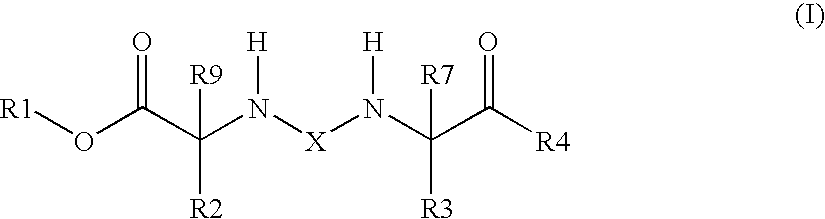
[R1]OC(C(N([X]N(C(C([R4])=O)([R7])[R3])[H])[H])([R9])[R2])=O
